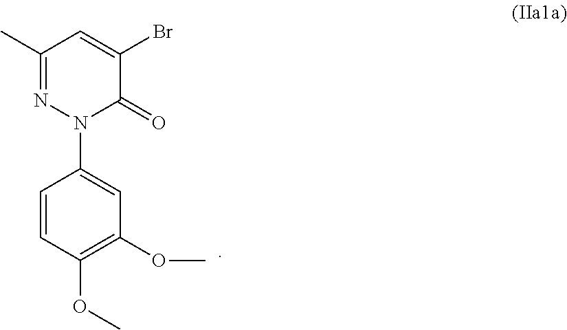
N1=C(C)C=C(Br)C(=O)N1C1=CC(OC)=C(OC)C=C1
